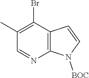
C1(Br)=C(C)C=NC2=C1C=CN2[BOC]
